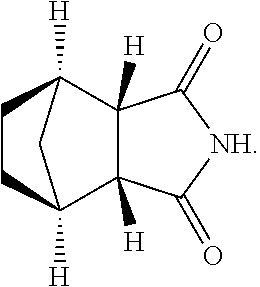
C1CC2([H])C3([H])C([H])(C1([H])C2)C(=O)[NH]C3=O
